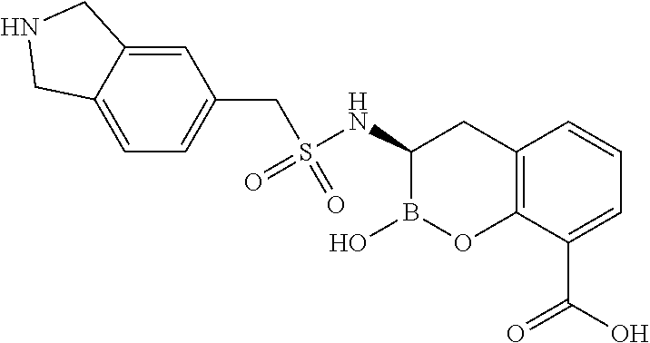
C12=C(C(C(O)=O)=CC=C1)OB(O)C(NS(=O)(CC1=CC=C3C(=C1)CNC3)=O)C2
